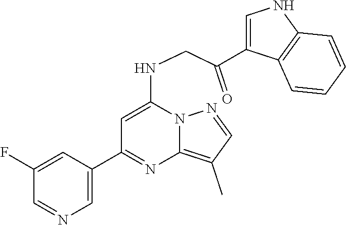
C1(C2=NC3=C(C)C=NN3C(NCC(C3=CNC4=C3C=CC=C4)=O)=C2)=CN=CC(F)=C1
